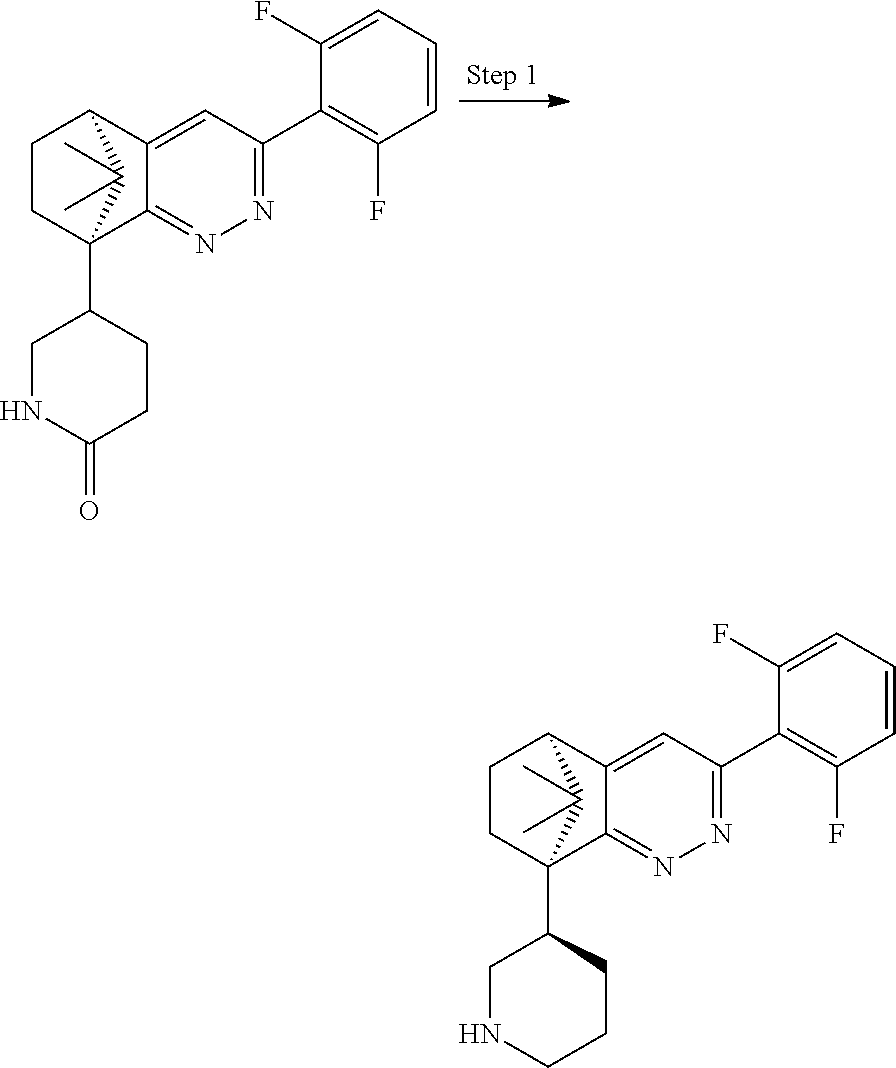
C12(C3CNC(=O)CC3)C3=NN=C(C4=C(F)C=CC=C4F)C=C3C(CC1)C2(C)C.C12(C3CNCCC3)C3=NN=C(C4=C(F)C=CC=C4F)C=C3C(CC1)C2(C)C
